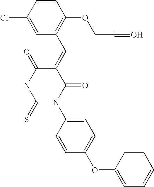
C1=CC(Cl)=CC(C=C2C(=O)NC(=S)N(C3=CC=C(OC4=CC=CC=C4)C=C3)C2=O)=C1OCC#O
